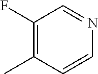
C1(F)=C(C)C=CN=C1
